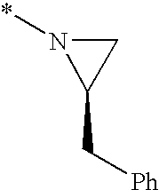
N1(*)CC1C[Ph]
